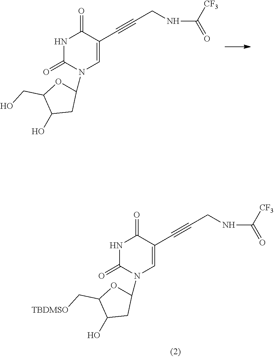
N1C(=O)N(C2OC(CO)C(O)C2)C=C(C#CCNC(=O)[CF3])C1=O.N1C(=O)N(C2OC(C[TBDMSO])C(O)C2)C=C(C#CCNC(=O)[CF3])C1=O
